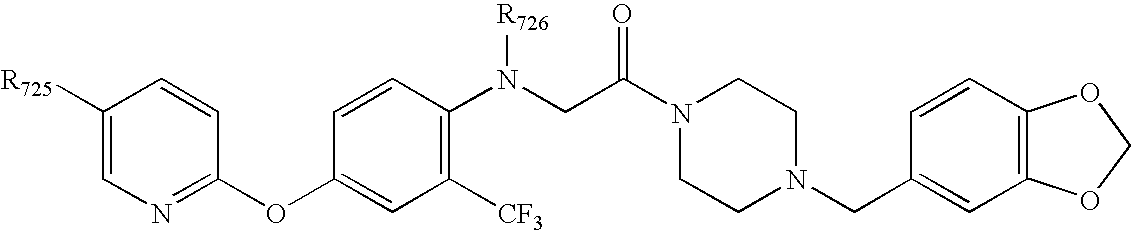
[R725]C1=CN=C(OC2=CC([CF3])=C(N(CC(N3CCN(CC4=CC5=C(C=C4)OCO5)CC3)=O)[R726])C=C2)C=C1
